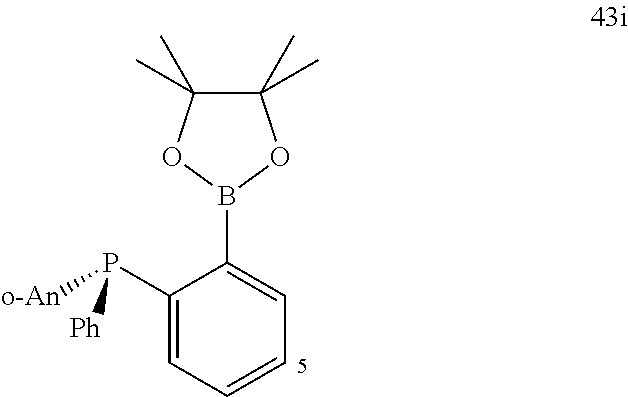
C1(P([o-An])[Ph])=CC=CC=C1B1OC(C)(C)C(C)(C)O1
